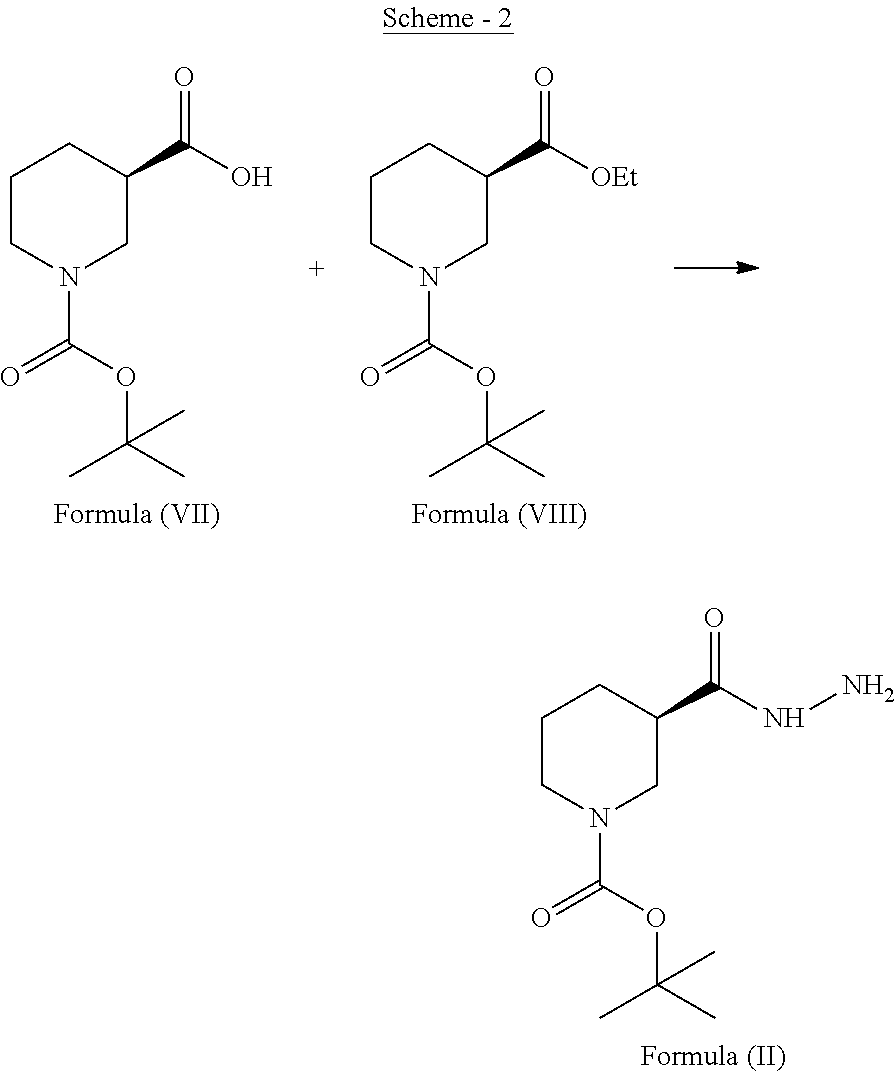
C1CN(C(OC(C)(C)C)=O)CC(C(NN)=O)C1.C1CN(C(OC(C)(C)C)=O)CC(C(O)=O)C1.C1CN(C(OC(C)(C)C)=O)CC(C([OEt])=O)C1
